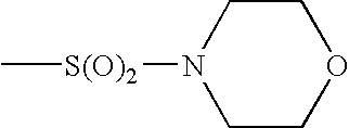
C[S(O)2]N1CCOCC1
